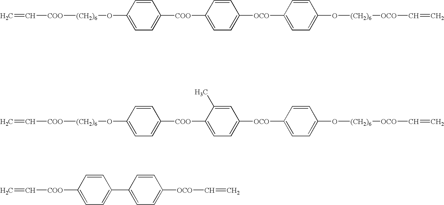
C=C[COO][(CH2)6]OC1=CC=C([COO]C2=CC=C([OCO]C3=CC=C(O[(CH2)6][OCO]C=C)C=C3)C=C2C)C=C1.C=C[COO][(CH2)6]OC1=CC=C([COO]C2=CC=C([OCO]C3=CC=C(O[(CH2)6][OCO]C=C)C=C3)C=C2)C=C1.C=C[COO]C1=CC=C(C2=CC=C([OCO]C=C)C=C2)C=C1
